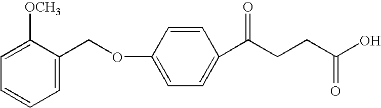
C1(COC2=CC=C(C(CCC(O)=O)=O)C=C2)=CC=CC=C1[OCH3]
